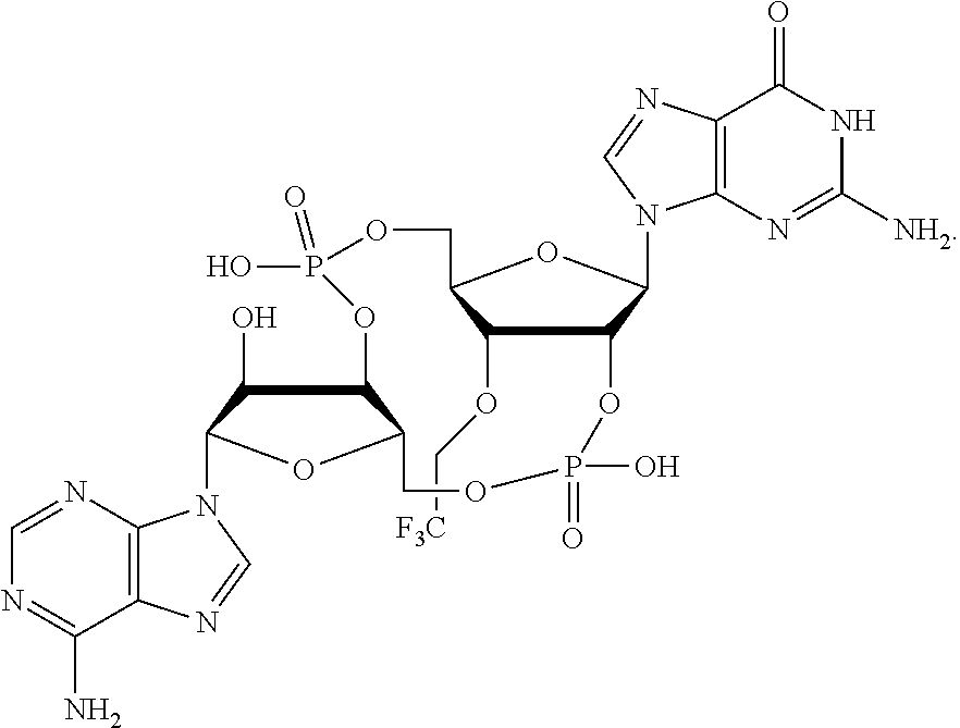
C([F3C])OC1C2C(N3C4=C(C(=O)NC([NH2])=N4)N=C3)OC1COP(O)(=O)OC1C(O)C(N3C4=C(C(N)=NC=N4)N=C3)OC1COP(=O)(O)O2
